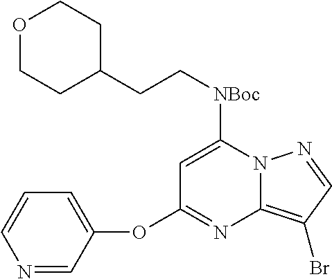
C1=C([NBoc]CCC2CCOCC2)N2C(=C(Br)C=N2)N=C1OC1=CC=CN=C1
